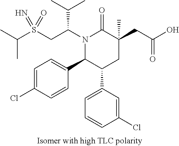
C(C)(C)S(CC(N1C(=O)C(CC(O)=O)(C)CC(C2=CC=CC(Cl)=C2)C1C1=CC=C(Cl)C=C1)C(C)C)(=N)=O
